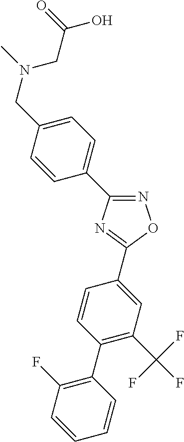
N1=C(C2=CC=C(CN(CC(=O)O)C)C=C2)N=C(C2=CC(C(F)(F)F)=C(C3=C(F)C=CC=C3)C=C2)O1
